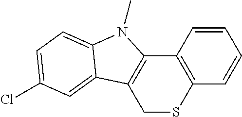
C1=CC2=C(C=C1)SCC1=C2N(C)C2=CC=C(Cl)C=C12
